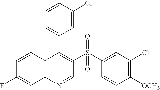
C12=C(C=CC(F)=C1)C(C1=CC=CC(Cl)=C1)=C(S(C1=CC(Cl)=C([OCH3])C=C1)(=O)=O)C=N2
